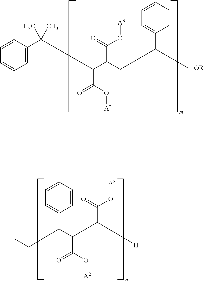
C1=CC=C(C(C(C(CC(C)C2=CC=CC=C2)C(=O)O[A3])C(O[A2])=O)(C)C)C=C1.C1=CC=CC=C1C(C(C([H])C(O[A3])=O)C(O[A2])=O)CC
